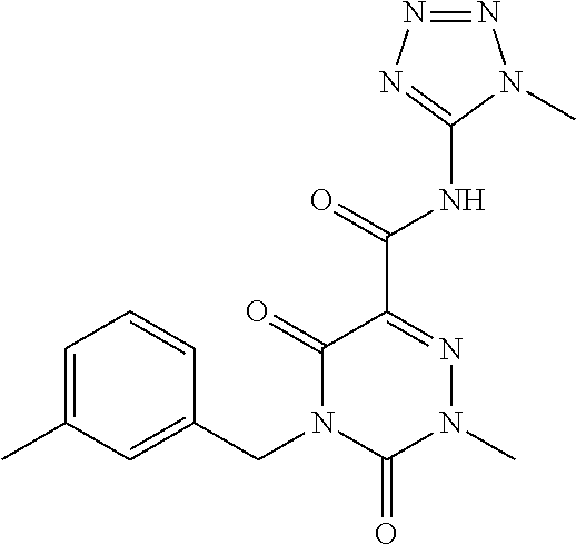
C1=C(C)C=C(CN2C(=O)C(C(=O)NC3=NN=NN3C)=NN(C)C2=O)C=C1
